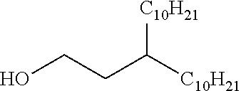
OCCC([C10H21])[C10H21]
